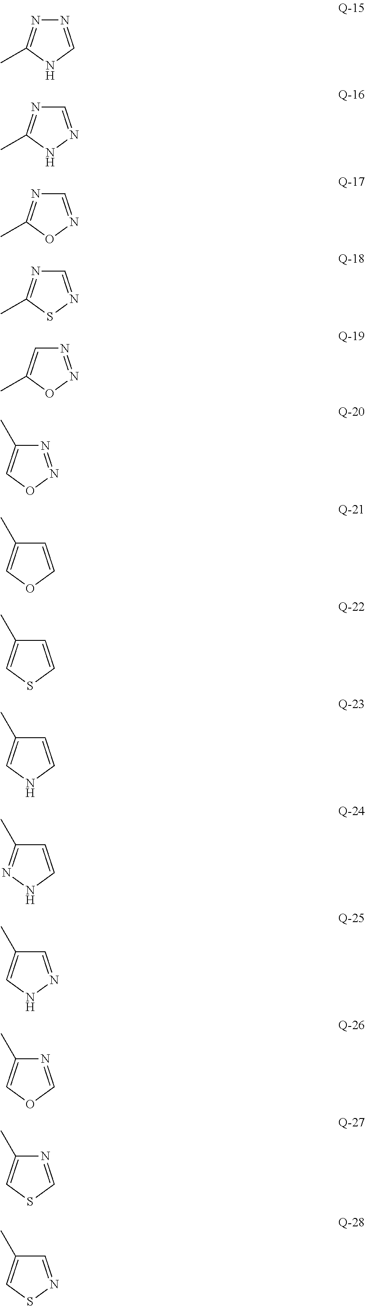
C1=COC=C1C.C1=NSC=C1C.N1=CNC(C)=N1.C1=NNC(C)=N1.C1=NOC(C)=N1.C1=NSC(C)=N1.N1=NOC(C)=C1.N1=NOC=C1C.C1=CSC=C1C.C1=CNC=C1C.C1=CNN=C1C.C1=NNC=C1C.N1=COC=C1C.N1=CSC=C1C
